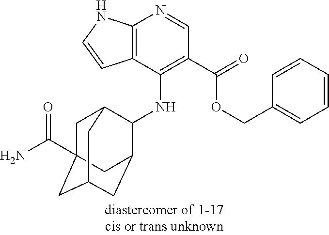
C12=C(C(NC3C4CC5CC(C(=O)N)(CC3C5)C4)=C(C(=O)OCC3=CC=CC=C3)C=N1)C=CN2
